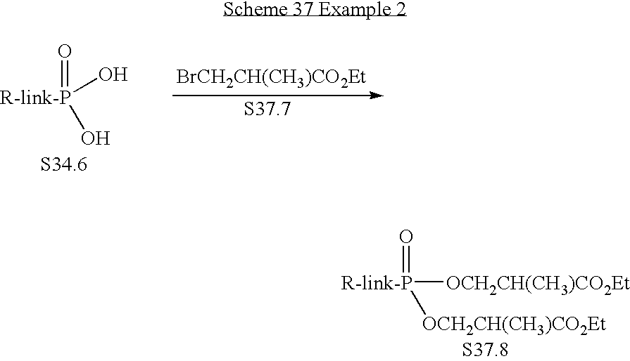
[BrCH2CH(CH3)CO2Et].O=[R-link-P](O)O.O=[R-link-P]([OCH2CH(CH3)CO2Et])[OCH2CH(CH3)CO2Et]
